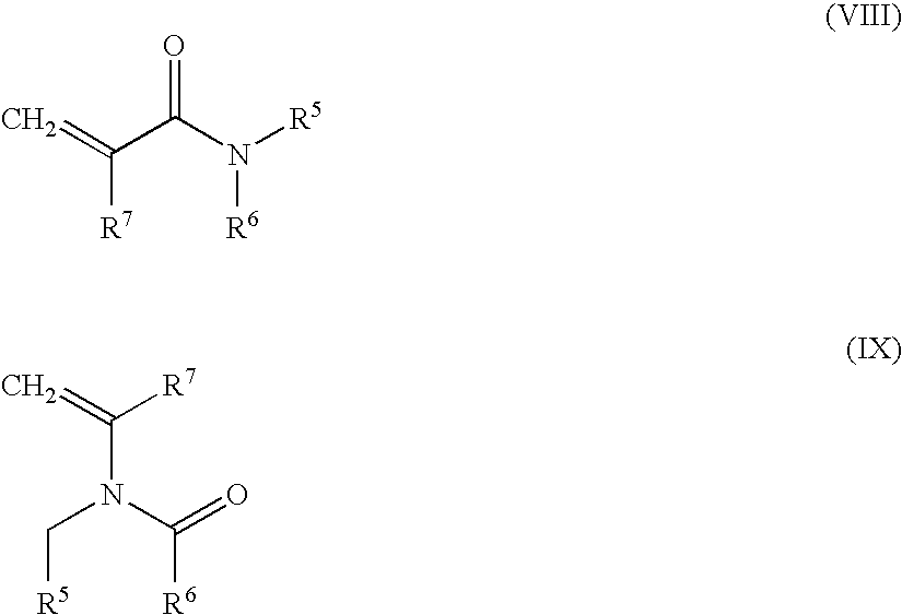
[R7]C(C(=O)N([R6])[R5])=C.[R7]C(N(C([R6])=O)C[R5])=C
